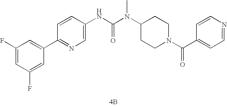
[4B].C1(C2=CC(F)=CC(F)=C2)=NC=C(NC(N(C2CCN(C(=O)C3=CC=NC=C3)CC2)C)=O)C=C1
